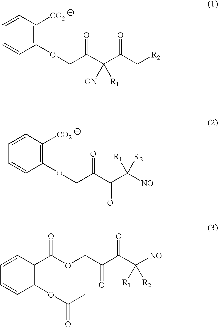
C1(OCC(C(C(C[R2])=O)([ON])[R1])=O)=C([CO2])C=CC=C1.C1(OCC(C(C([NO])([R1])[R2])=O)=O)=C([CO2])C=CC=C1.C1(OC(C)=O)=C(C(OCC(C(C([NO])([R1])[R2])=O)=O)=O)C=CC=C1
